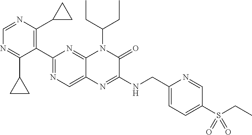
C1=NC(C2CC2)=C(C2=NC=C3C(=N2)N(C(CC)CC)C(=O)C(NCC2=CC=C(S(=O)(=O)CC)C=N2)=N3)C(C2CC2)=N1
